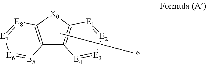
C12=C([X0]C3=C1[E4]=[E3][E2]=[E1]3)[E8]=[E7][E6]=[E5]2.CCCC*
